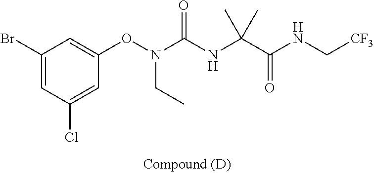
C1(Br)=CC(Cl)=CC(ON(CC)C(=O)NC(C(=O)NC[CF3])(C)C)=C1
